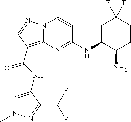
N(C(=O)C1=C2N(N=C1)C=CC(NC1C(N)CCC(F)(F)C1)=N2)C1=CN(C)N=C1C(F)(F)F
